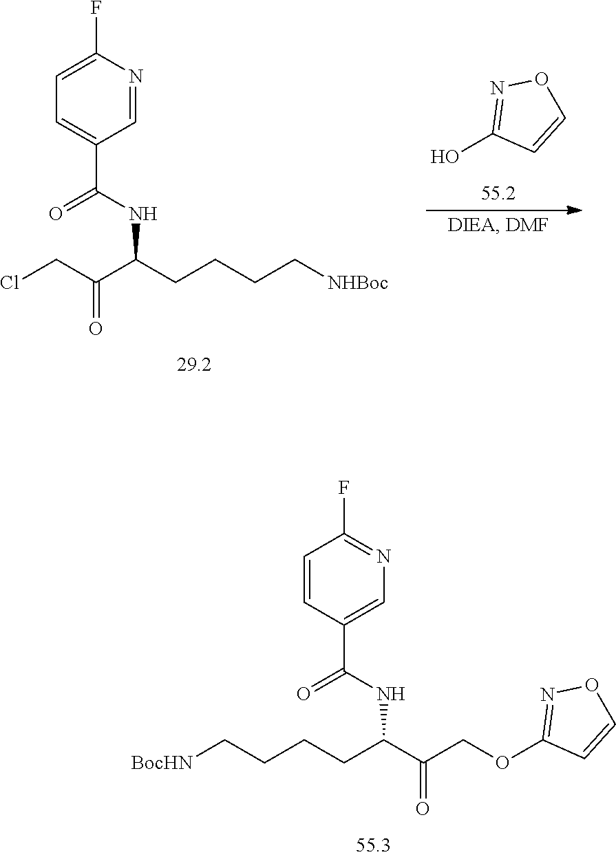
OC1=NOC=C1.C1=C(F)N=CC(C(=O)NC(CCCC[NHBoc])C(CCl)=O)=C1.C1=CC(C(=O)NC(C(COC2=NOC=C2)=O)CCCC[BocHN])=CN=C1F
